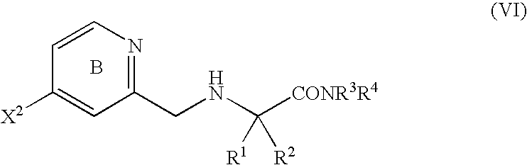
C1=CN=C(CNC([CONR3R4])([R1])[R2])C=C1[X2].B
